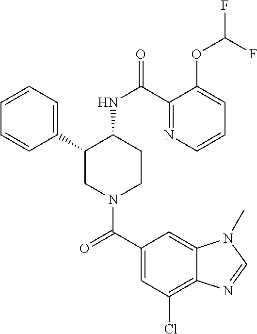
C1=CC=C(C2CN(C(C3=CC(Cl)=C4C(=C3)N(C)C=N4)=O)CCC2NC(=O)C2=NC=CC=C2OC(F)F)C=C1
